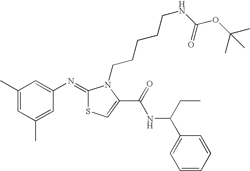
C1(C)=CC(C)=CC(N=C2SC=C(C(NC(C3=CC=CC=C3)CC)=O)N2CCCCCNC(OC(C)(C)C)=O)=C1
